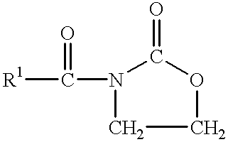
[R1]C(N1C(=O)OCC1)=O
